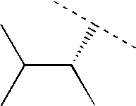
CC(C)C(C)C(C)C
